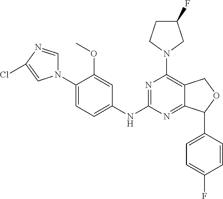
C1(N2C=NC(Cl)=C2)=CC=C(NC2=NC(N3CC(F)CC3)=C3C(=N2)C(C2=CC=C(F)C=C2)OC3)C=C1OC
